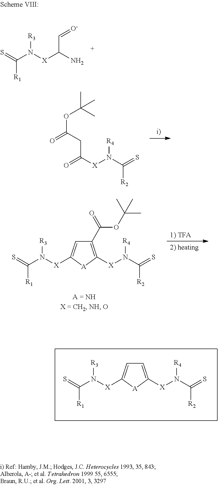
S=C(N([X]C(N)C=[O-])[R3])[R1].O=C([X]N(C(=S)[R2])[R4])CC(OC(C)(C)C)=O.C1(C(=O)OC(C)(C)C)=C([X]N(C(=S)[R2])[R4])[A]C([X]N(C(=S)[R1])[R3])=C1.C1=C([X]N(C(=S)[R2])[R4])[A]C([X]N(C(=S)[R1])[R3])=C1
